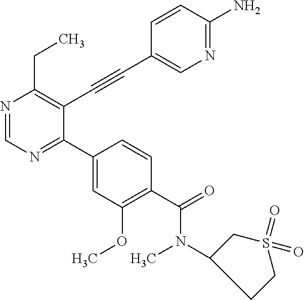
N1=CN=C(C2=CC(OC)=C(C(N(C)C3CCS(=O)(=O)C3)=O)C=C2)C(C#CC2=CN=C(N)C=C2)=C1CC
